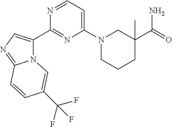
N12C(C3=NC(N4CCCC(C(=O)N)(C)C4)=CC=N3)=CN=C1C=CC(C(F)(F)F)=C2
